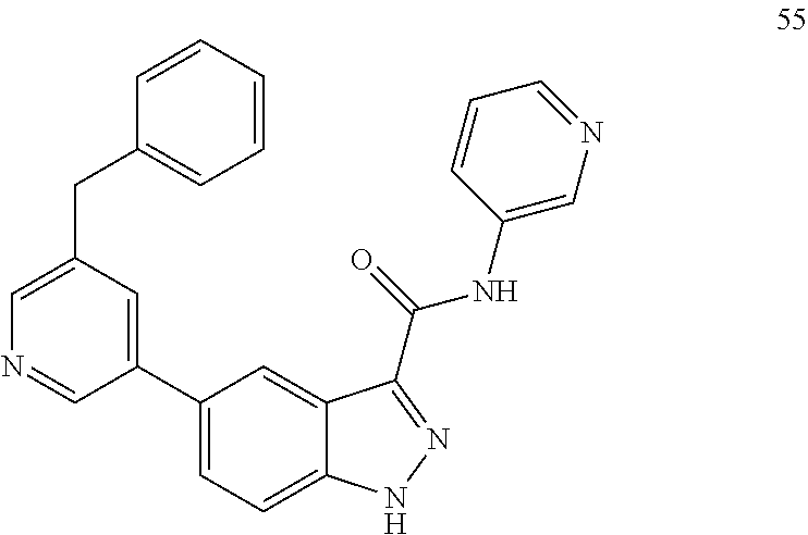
C1(C2=CC(CC3=CC=CC=C3)=CN=C2)=CC=C2C(=C1)C(C(NC1=CN=CC=C1)=O)=NN2
